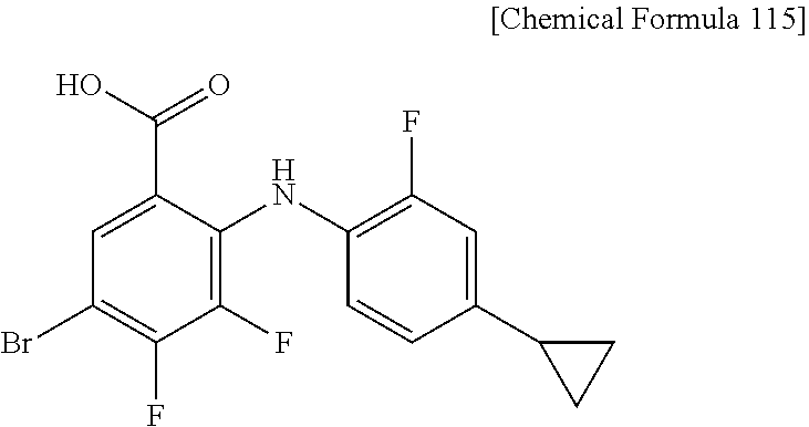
C1=C(C(O)=O)C(NC2=C(F)C=C(C3CC3)C=C2)=C(F)C(F)=C1Br
